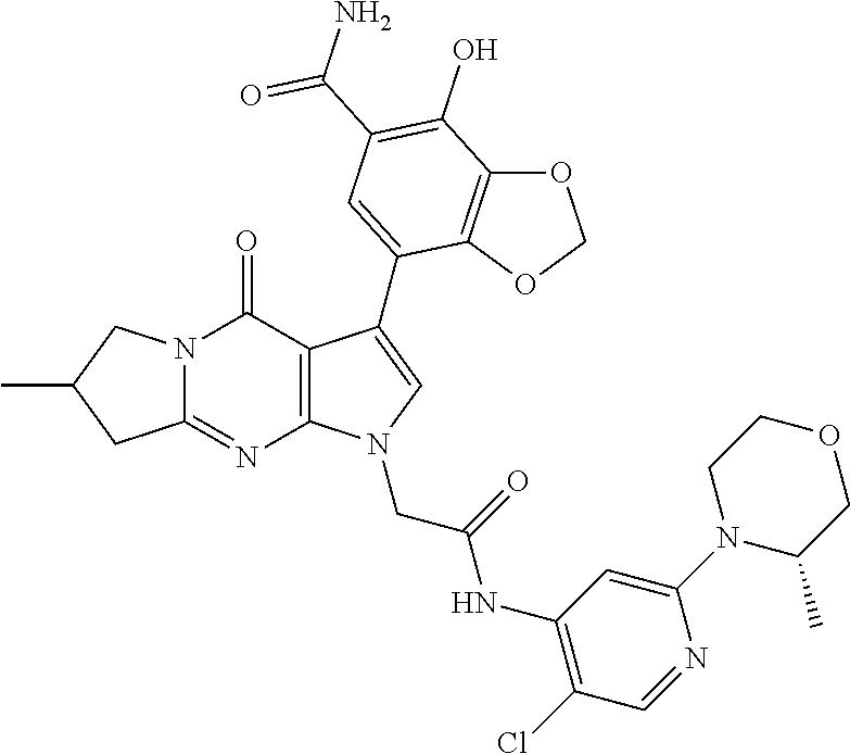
C12=NC3=C(C(=O)N1CC(C)C2)C(C1=CC(C(N)=O)=C(O)C2=C1OCO2)=CN3CC(NC1=C(Cl)C=NC(N2C(C)COCC2)=C1)=O
